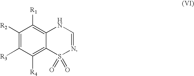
C1([R2])=C([R3])C([R4])=C2C(=C1[R1])NC=NS2(=O)=O
